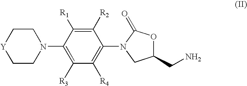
C1CN(C2=C([R3])C([R4])=C(N3C(=O)OC(CN)C3)C([R2])=C2[R1])CC[Y]1
